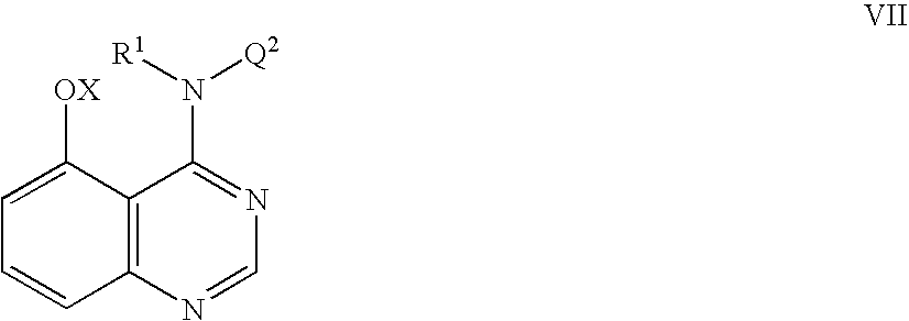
C1=C([OX])C2=C(C=C1)N=CN=C2N([R1])[Q2]
